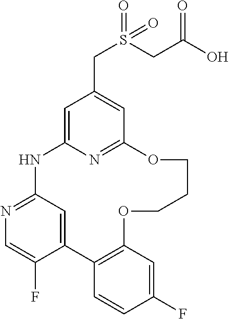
C12=CC(=NC=C1F)NC1=CC(CS(=O)(CC(O)=O)=O)=CC(=N1)OCCCOC1=C2C=CC(F)=C1
